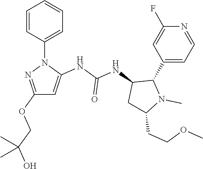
N(C(NC1C(C2=CC=NC(F)=C2)N(C)C(CCOC)C1)=O)C1=CC(OCC(O)(C)C)=NN1C1=CC=CC=C1
